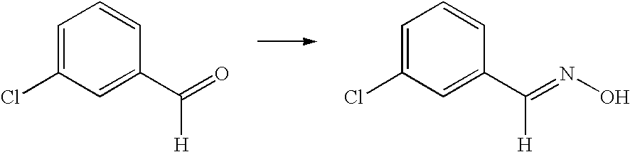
C1=C(Cl)C=C(C(=O)[H])C=C1.C1=C(Cl)C=C(C(=NO)[H])C=C1
